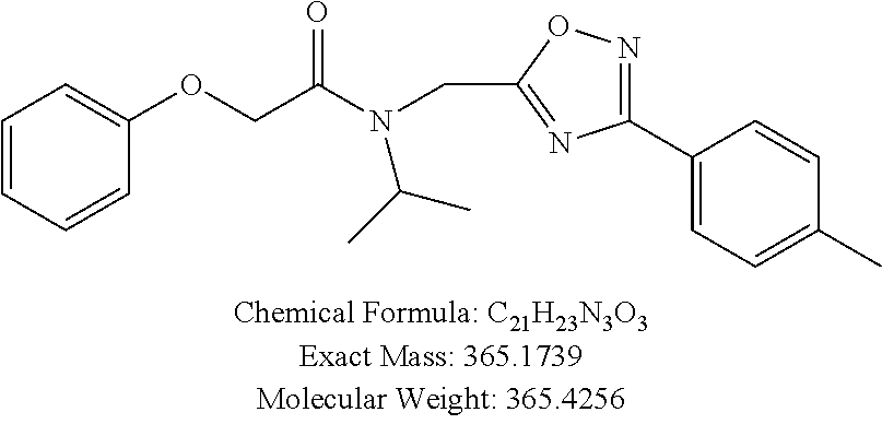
O(CC(N(CC1=NC(C2=CC=C(C)C=C2)=NO1)C(C)C)=O)C1=CC=CC=C1
